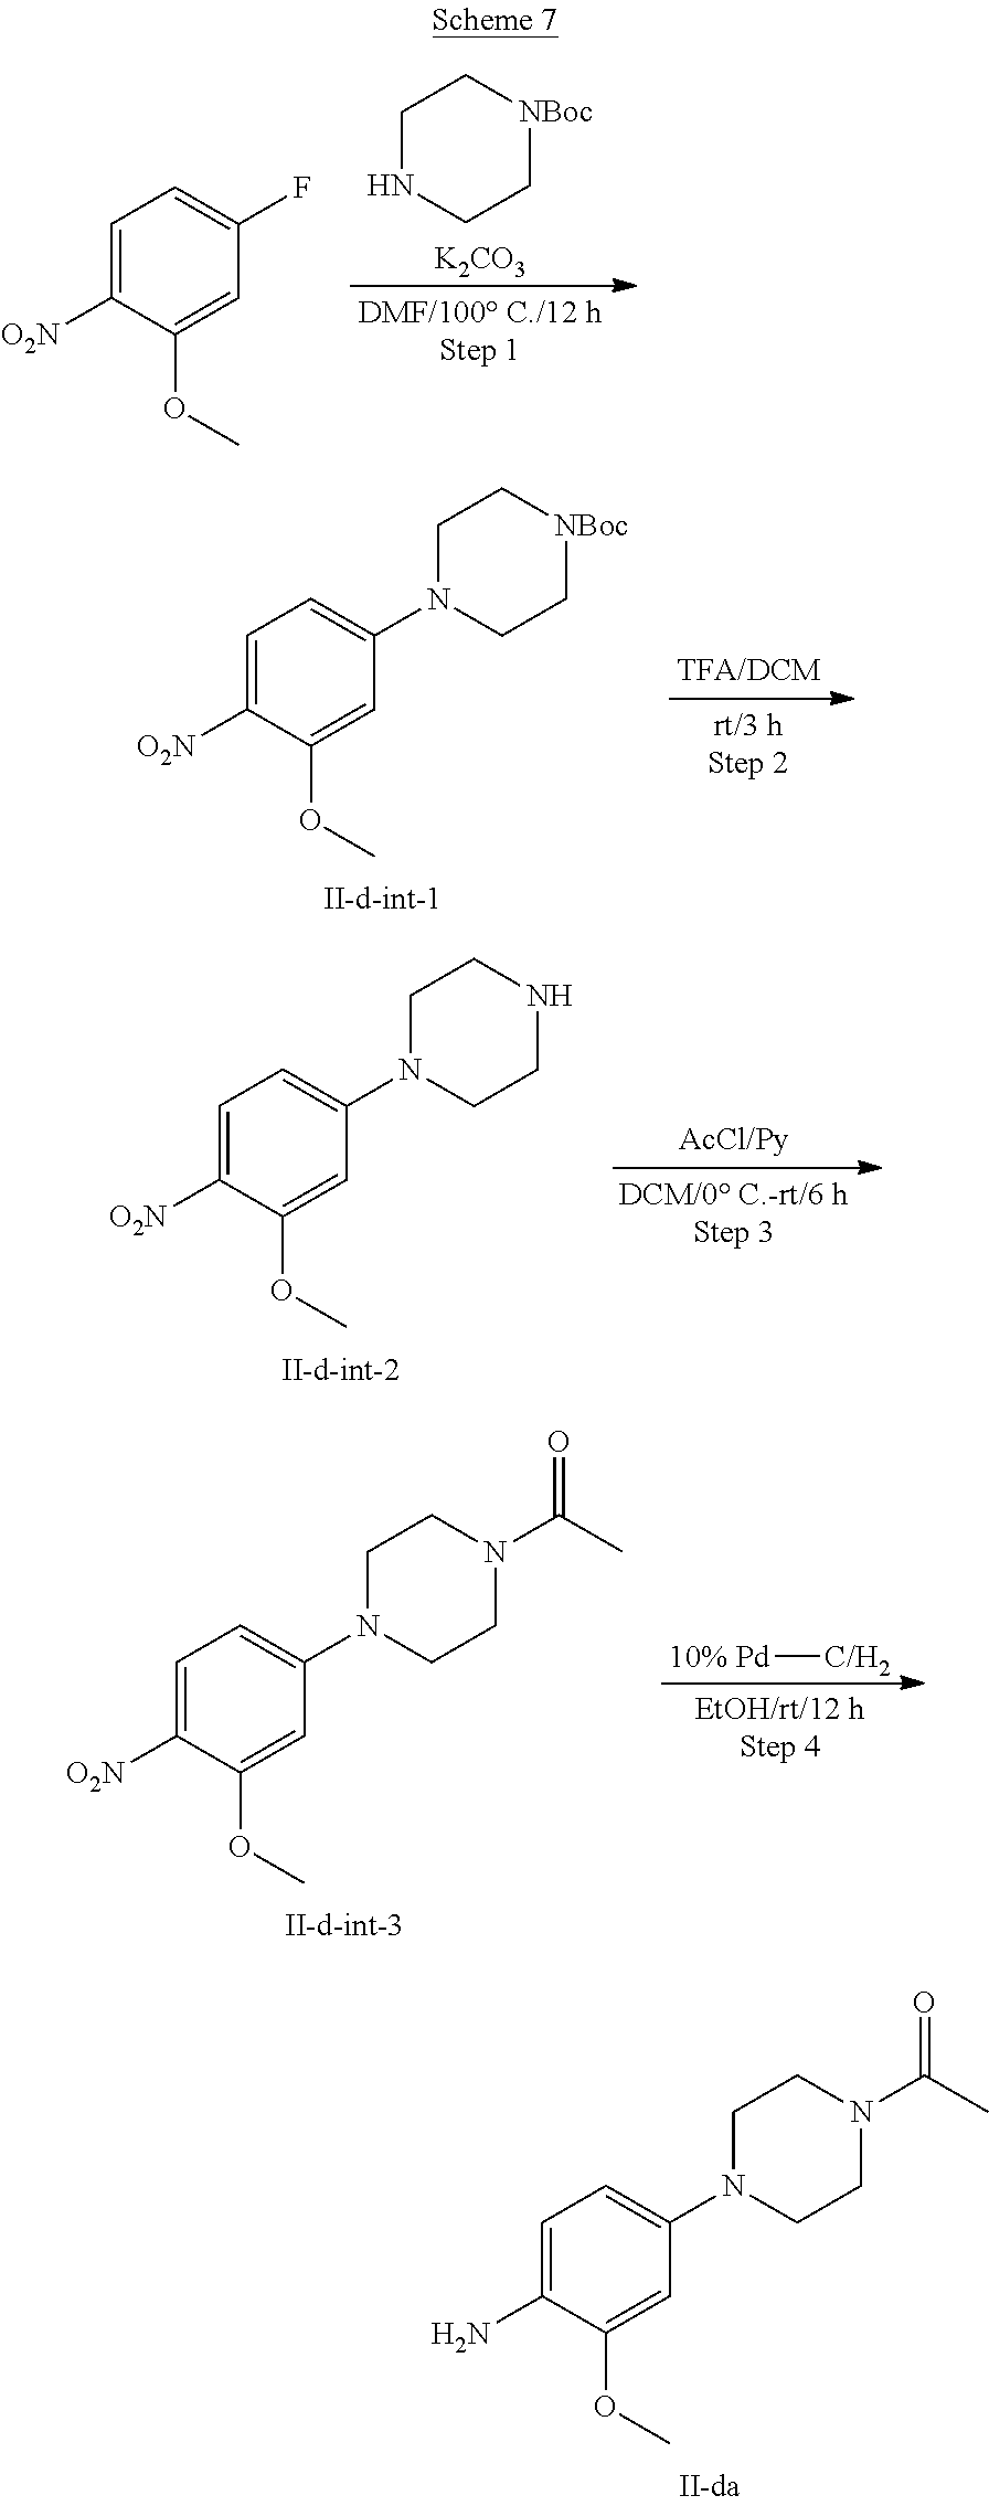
C1NCC[NBoc]C1.[K2CO3].C1([O2N])=CC=C(F)C=C1OC.C1CN(C2=CC=C(N)C(OC)=C2)CCN1C(C)=O.C1CN(C2=CC=C([O2N])C(OC)=C2)CC[NBoc]1.C1CN(C2=CC=C([O2N])C(OC)=C2)CCN1.C1CN(C2=CC=C([O2N])C(OC)=C2)CCN1C(C)=O.[10% Pd][C/H2]
